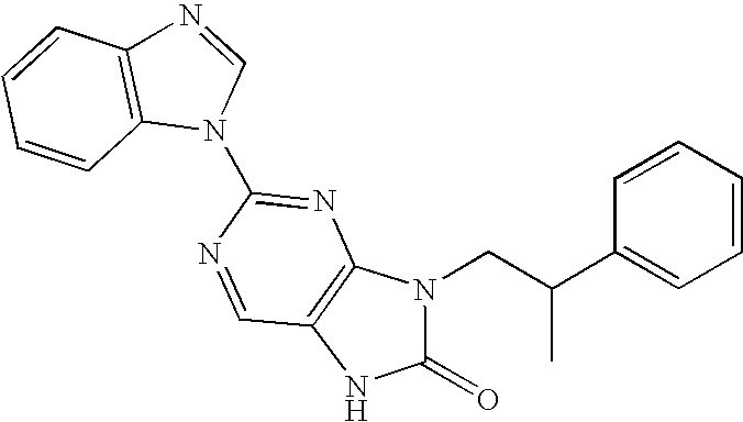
N1=C(N2C=NC3=C2C=CC=C3)N=CC2=C1N(CC(C1=CC=CC=C1)C)C(=O)N2
